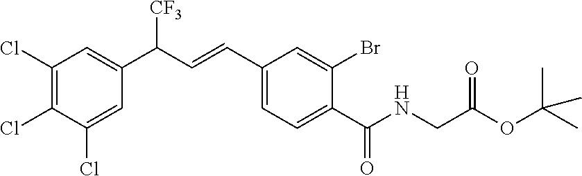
N(C(=O)C1=CC=C(C=CC([CF3])C2=CC(Cl)=C(Cl)C(Cl)=C2)C=C1Br)CC(OC(C)(C)C)=O
